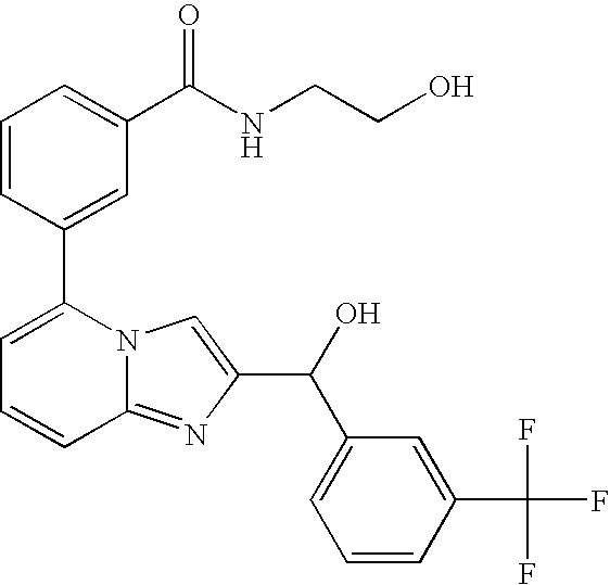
C1=CC(C2=CC=CC3=NC(C(C4=CC=CC(C(F)(F)F)=C4)O)=CN23)=CC(C(NCCO)=O)=C1
